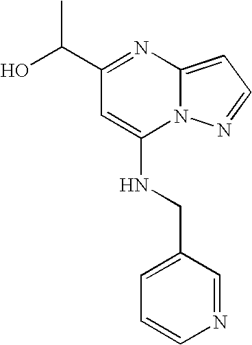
C1(C(O)C)=NC2=CC=NN2C(NCC2=CC=CN=C2)=C1
